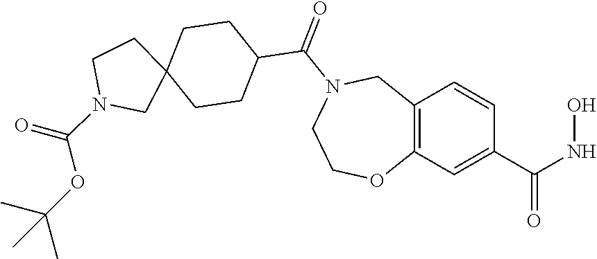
C12=C(C=C(C(NO)=O)C=C1)OCCN(C(=O)C1CCC3(CC1)CCN(C(=O)OC(C)(C)C)C3)C2
